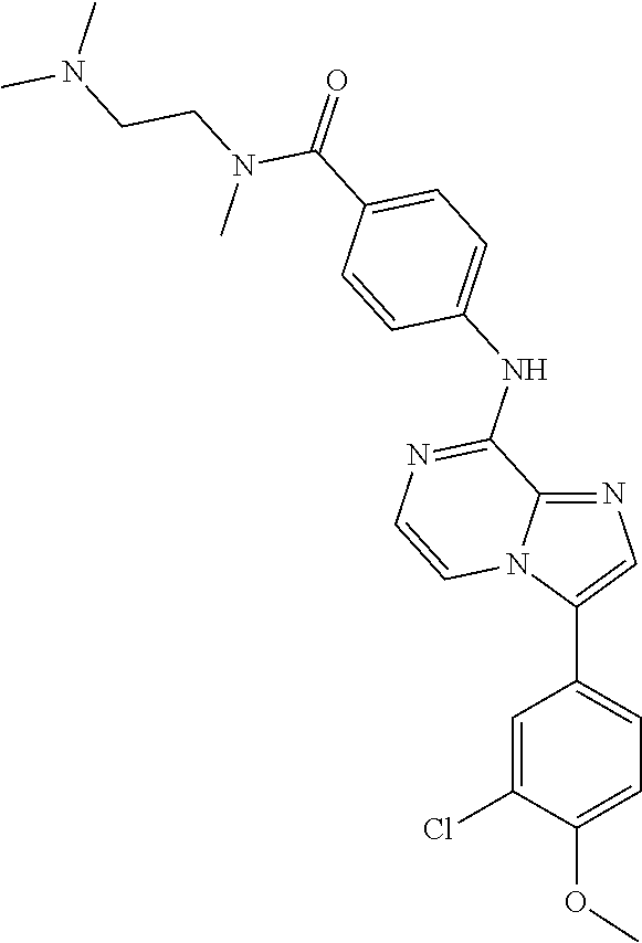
C1=CC(NC2=NC=CN3C2=NC=C3C2=CC=C(OC)C(Cl)=C2)=CC=C1C(N(CCN(C)C)C)=O
